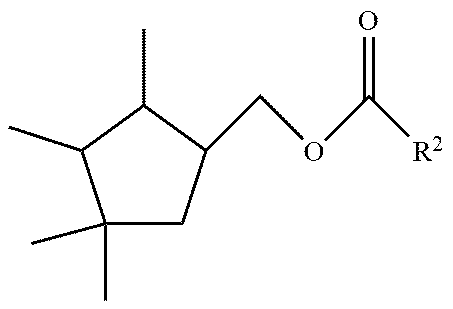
CC1C(C)C(C)(C)CC1COC([R2])=O
